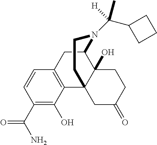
C1(C(N)=O)=C(O)C2=C(C=C1)CC1C3(O)C2(CC(=O)CC3)CCN1C(C1CCC1)([H])C
